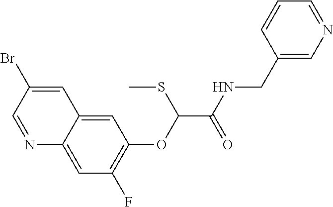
N1=CC(Br)=CC2=CC(OC(C(NCC3=CN=CC=C3)=O)SC)=C(F)C=C12
